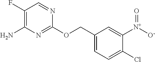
C1(COC2=NC(N)=C(F)C=N2)=CC=C(Cl)C([N+]([O-])=O)=C1
